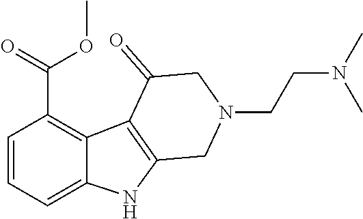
C(CN(C)C)N1CC2=C(C3=C(C(=O)OC)C=CC=C3N2)C(=O)C1
